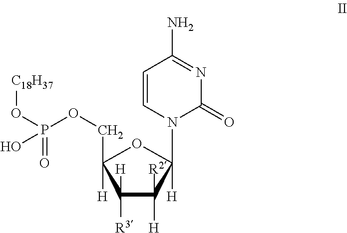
C1=CN(C2([H])OC(COP(=O)(O[C18H37])O)([H])C([R3])([H])C2([R2])[H])C(=O)N=C1N
